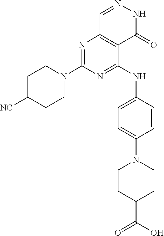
C1N(C2=NC3=C(C(NC4=CC=C(N5CCC(C(O)=O)CC5)C=C4)=N2)C(=O)NN=C3)CCC([NC])C1
